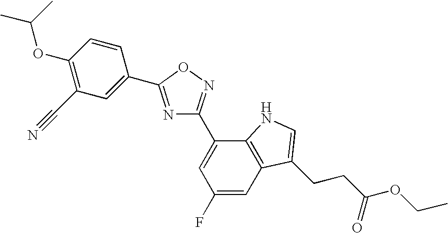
C1(F)=CC2=C(C(C3=NOC(C4=CC(C#N)=C(OC(C)C)C=C4)=N3)=C1)NC=C2CCC(OCC)=O
